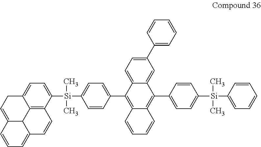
C12=C3C([Si](C)(C)C4=CC=C(C5=C6C(=C(C7=CC=C([Si](C)(C)C8=CC=CC=C8)C=C7)C7=CC(C8=CC=CC=C8)=CC=C75)C=CC=C6)C=C4)=CC=C1CC=C1C2C(=CC=C1)C=C3
